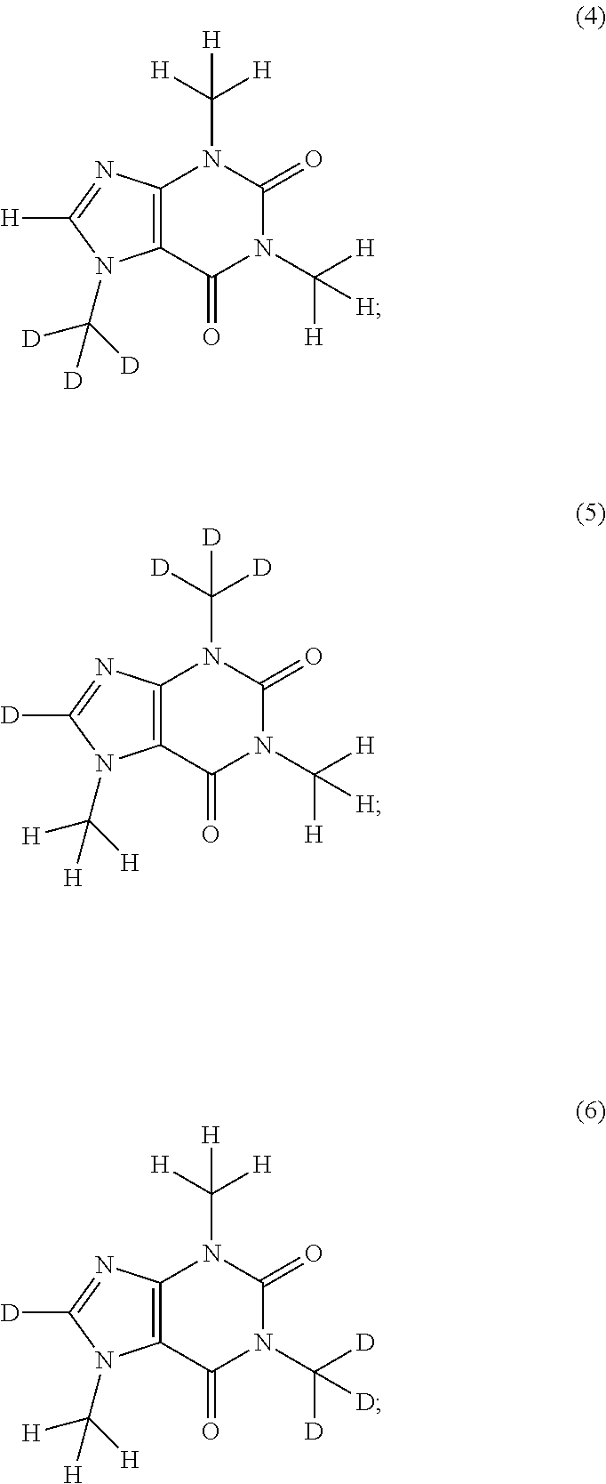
C12=C(C(=O)N(C([H])([H])[H])C(=O)N1C([H])([H])[H])N(C([D])([D])[D])C([H])=N2.C12=C(C(=O)N(C([H])([H])[H])C(=O)N1C([D])([D])[D])N(C([H])([H])[H])C([D])=N2.C12=C(C(=O)N(C([D])([D])[D])C(=O)N1C([H])([H])[H])N(C([H])([H])[H])C([D])=N2
